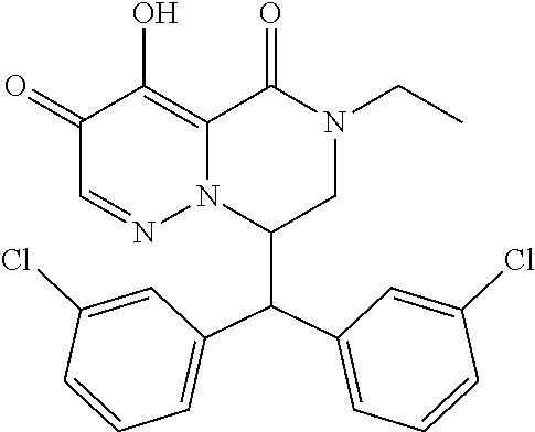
C1(=O)C=NN2C(=C1O)C(=O)N(CC)CC2C(C1=CC=CC(Cl)=C1)C1=CC=CC(Cl)=C1
